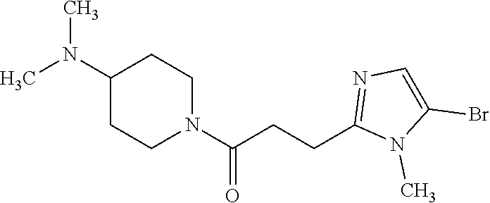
C1(N(C)C)CCN(C(CCC2=NC=C(Br)N2C)=O)CC1
